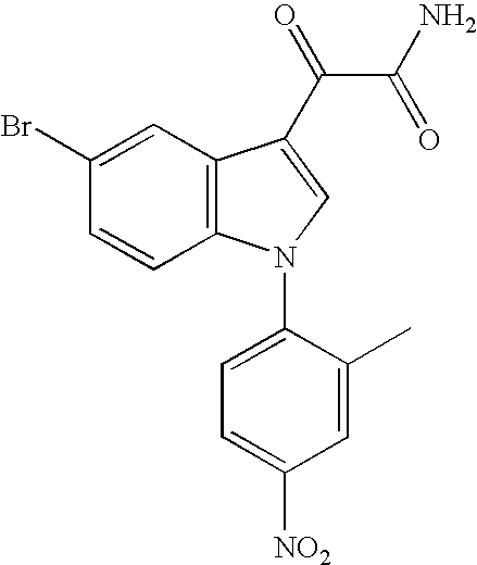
C1=CC2=C(C=C1Br)C(C(=O)C(N)=O)=CN2C1=CC=C([NO2])C=C1C
